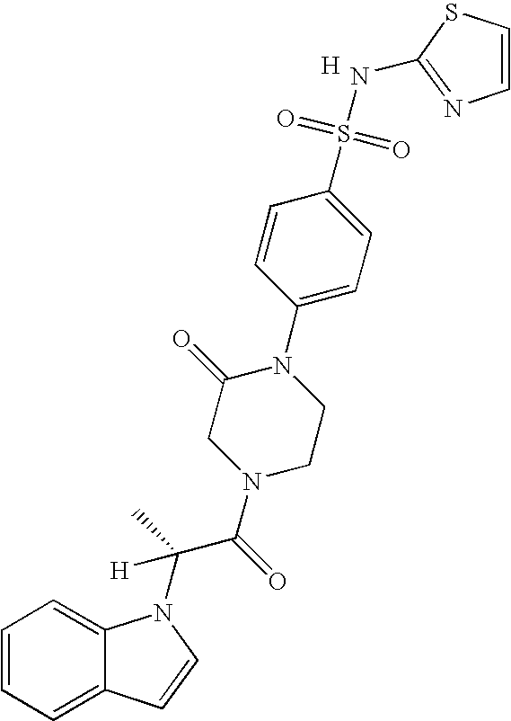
C1=CC=C2C(=C1)N(C(C(N1CCN(C3=CC=C(S(=O)(=O)NC4=NC=CS4)C=C3)C(=O)C1)=O)(C)[H])C=C2.[H]
